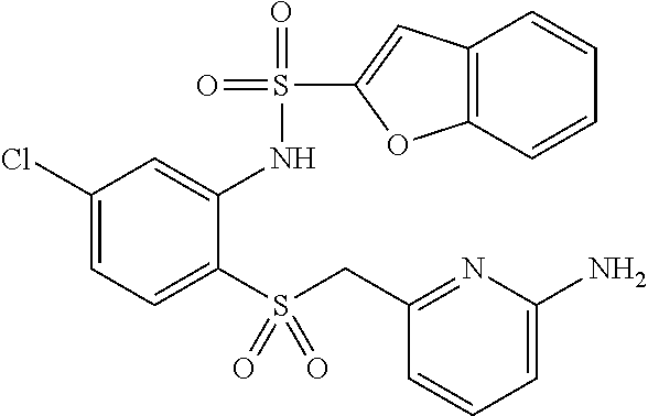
C1(Cl)=CC=C(S(CC2=NC(N)=CC=C2)(=O)=O)C(NS(=O)(=O)C2=CC3=C(O2)C=CC=C3)=C1
